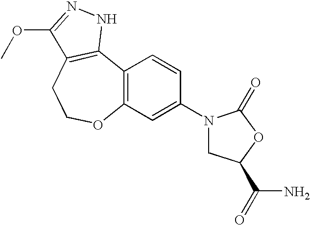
C12=C(C=C(N3CC(C(N)=O)OC3=O)C=C1)OCCC1=C2NN=C1OC
